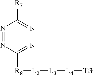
N1=NC([R8][L2][L3][L4][TG])=NN=C1[R7]
